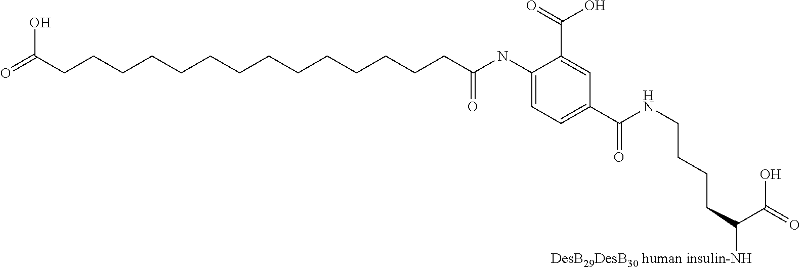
O=C(CCCCCCCCCCCCCCC(NC1=CC=C(C(NCCCCC([DesB29DesB30 human insulin-NH])C(=O)O)=O)C=C1C(=O)O)=O)O
